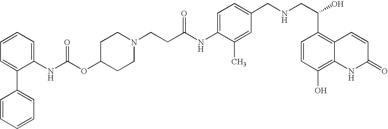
C1=CC=C(NC(OC2CCN(CCC(NC3=CC=C(CNCC(C4=C5C(=C(O)C=C4)NC(=O)C=C5)O)C=C3C)=O)CC2)=O)C(C2=CC=CC=C2)=C1
